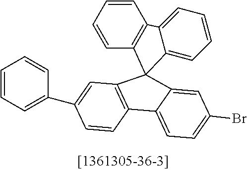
C12=CC=CC=C1C1=C(C=CC=C1)C21C2=C(C=CC(C3=CC=CC=C3)=C2)C2=CC=C(Br)C=C21
